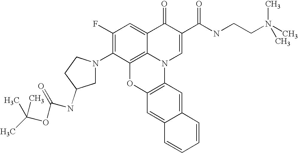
C1(F)=C(N2CC(NC(OC(C)(C)C)=O)CC2)C2=C3C(=C1)C(=O)C(C(NCCN(C)(C)C)=O)=CN3C1=C(O2)C=C2C(=C1)C=CC=C2
